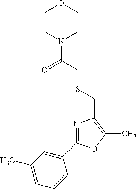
C1(C2=NC(CSCC(N3CCOCC3)=O)=C(C)O2)=CC(C)=CC=C1
